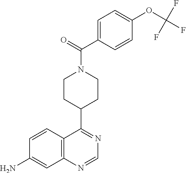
C12=C(C=CC(N)=C1)C(C1CCN(C(=O)C3=CC=C(OC(F)(F)F)C=C3)CC1)=NC=N2
